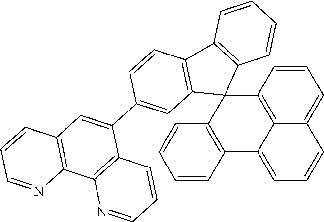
C12=C3C=CC=C1C=CC=C2C1=C(C32C3=C(C4=C2C=C(C2=CC5=C(C6=C2C=CC=N6)N=CC=C5)C=C4)C=CC=C3)C=CC=C1
